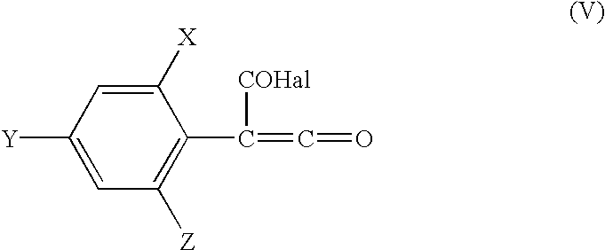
[Y]C1=CC([Z])=C(C([COHal])=C=O)C([X])=C1
